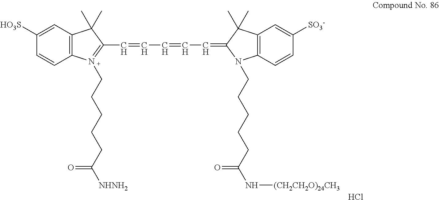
C1([HO3S])=CC2=C(C=C1)N(CCCCCC([NHNH2])=O)=C(C=CC=CC=C1N(CCCCCC(N[(CH2CH2O)24CH3])=O)C3=C(C1(C)C)C=C([SO3-])C=C3)C2(C)C.Cl
